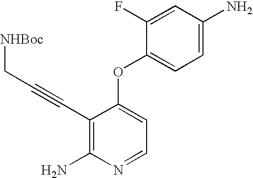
C1=C(N)C=C(F)C(OC2=CC=NC(N)=C2C#CC[NHBoc])=C1
